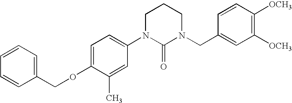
C1(COC2=CC=C(N3C(=O)N(CC4=CC([OCH3])=C([OCH3])C=C4)CCC3)C=C2C)=CC=CC=C1
